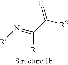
[R2]C(=O)C([R1])=N[Ra1]
